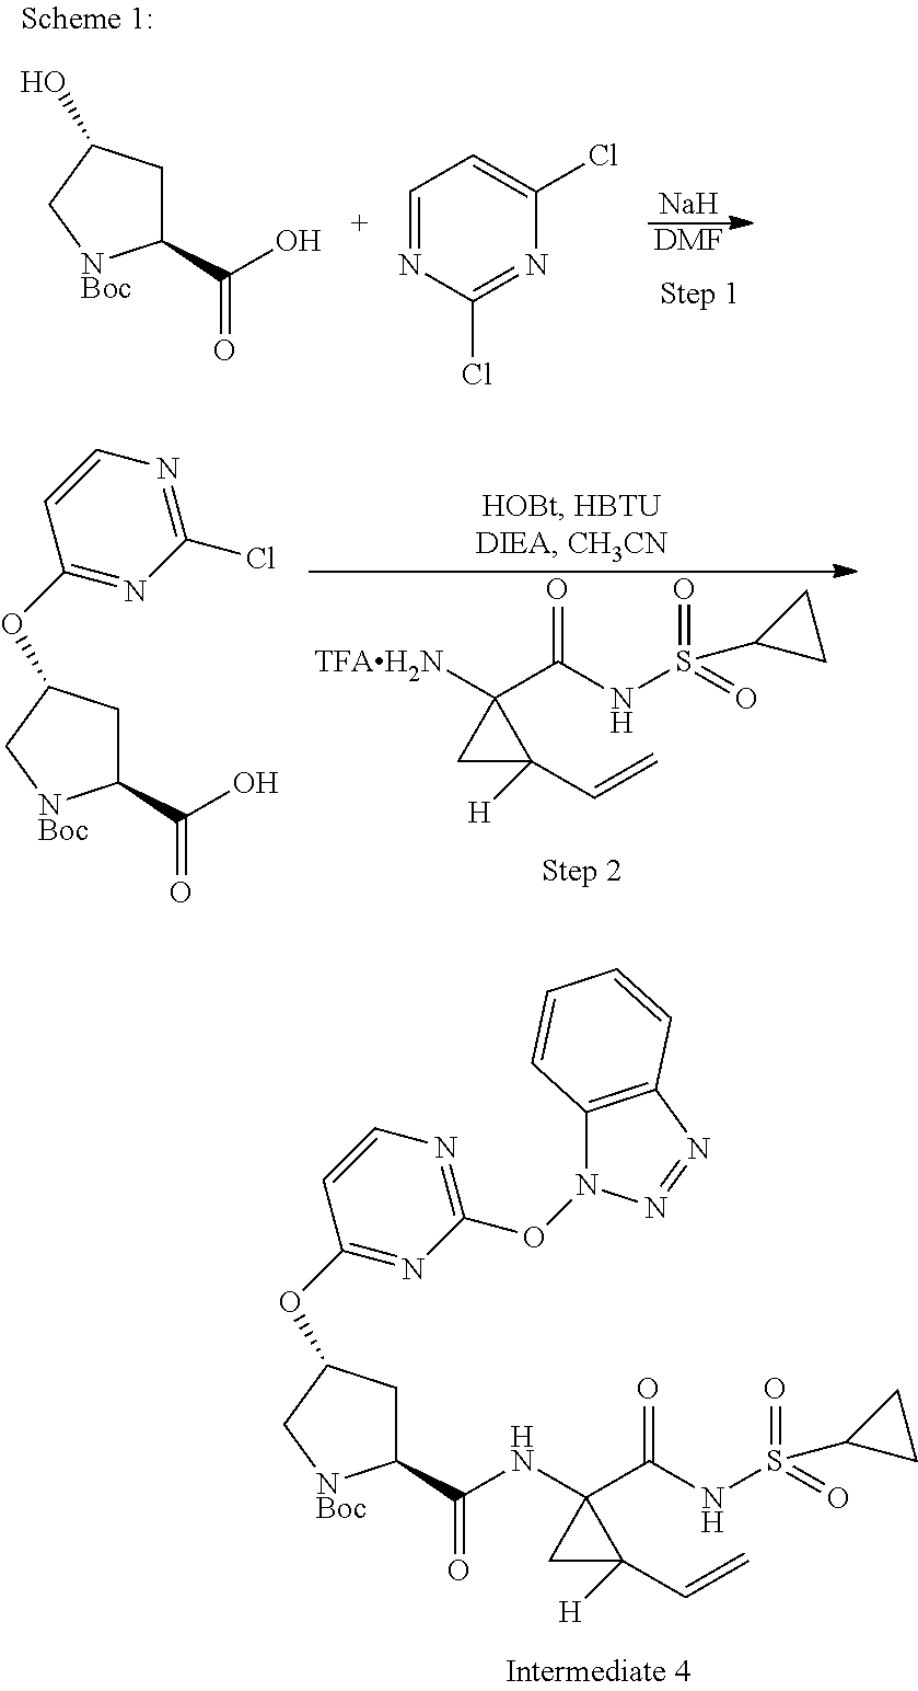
[TFAH2N]C1(C(NS(C2CC2)(=O)=O)=O)CC1([H])C=C.C1C(C(O)=O)[NBoc]CC1OC1=NC(Cl)=NC=C1.C1C(C(NC2(C(NS(C3CC3)(=O)=O)=O)CC2([H])C=C)=O)[NBoc]CC1OC1=NC(ON2C3=C(N=N2)C=CC=C3)=NC=C1.[DMF].[Na].C1C(C(O)=O)[NBoc]CC1O.C1=NC(Cl)=NC(Cl)=C1
